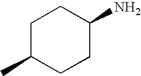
C1C(C)CCC(N)C1
